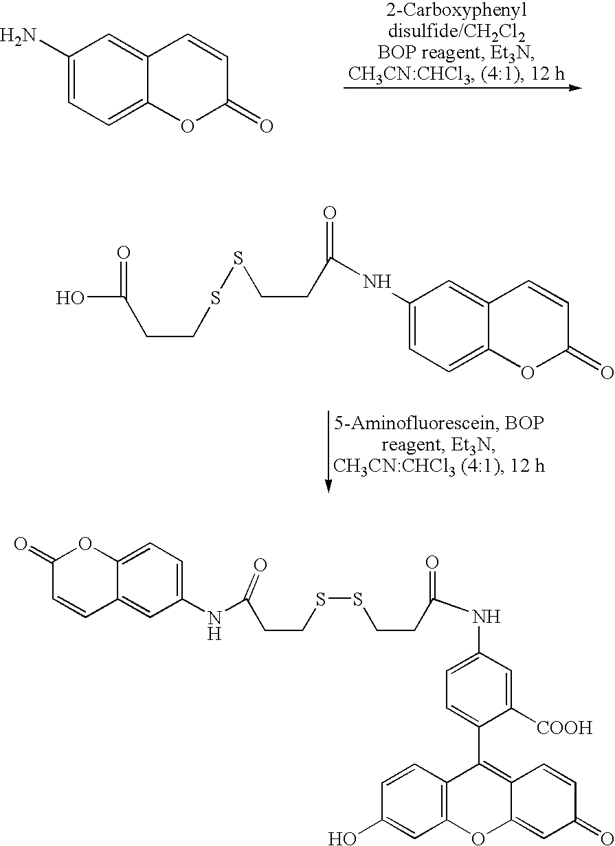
C1(N)=CC=C2C(=C1)C=CC(=O)O2.C(CC(O)=O)SSCCC(=O)NC1=CC=C2C(=C1)C=CC(=O)O2.C1(NC(CCSSCCC(=O)NC2=CC=C(C3=C4C(=CC(=O)C=C4)OC4=C3C=CC(O)=C4)C([COOH])=C2)=O)=CC=C2C(=C1)C=CC(=O)O2
